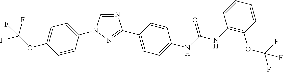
C1=C(N2C=NC(C3=CC=C(NC(NC4=C(OC(F)(F)F)C=CC=C4)=O)C=C3)=N2)C=CC(OC(F)(F)F)=C1
